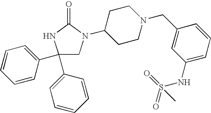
C1(C2=CC=CC=C2)(C2=CC=CC=C2)CN(C2CCN(CC3=CC(NS(=O)(=O)C)=CC=C3)CC2)C(=O)N1
